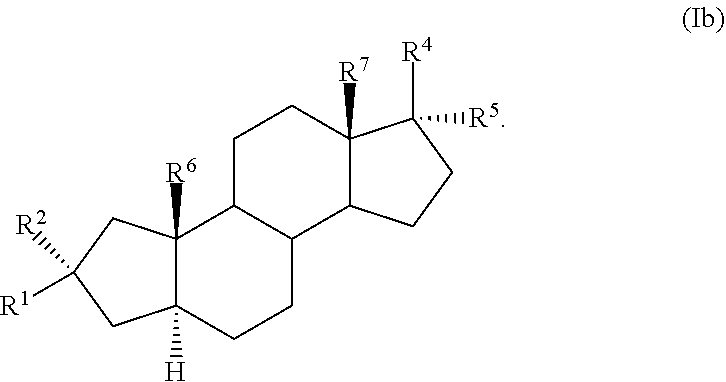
C12([R6])C([H])(CCC3C1CCC1([R7])C3CCC1([R4])[R5])CC([R2])([R1])C2
